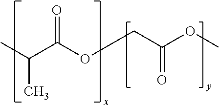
CC(C)C(=O)OCC(=O)OC
